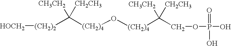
[(CH2)2](C([(CH2)4]O[(CH2)4]C(COP(O)(=O)O)([CH3CH2])[CH2CH3])([CH3CH2])[CH2CH3])[HOCH2]
